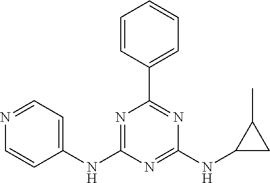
C1=CC(C2=NC(NC3CC3C)=NC(NC3=CC=NC=C3)=N2)=CC=C1
